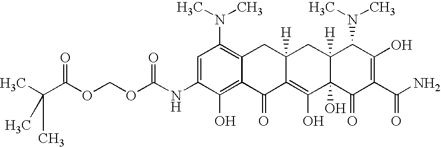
C(OC(NC1=CC(N(C)C)=C2C(=C1O)C(=O)C1=C(O)C3(O)C([H])(CC1([H])C2)C(N(C)C)C(O)=C(C(N)=O)C3=O)=O)OC(=O)C(C)(C)C
